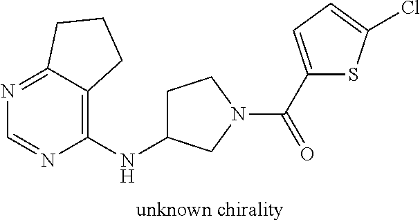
N1=C2C(=C(NC3CCN(C(C4=CC=C(Cl)S4)=O)C3)N=C1)CCC2
